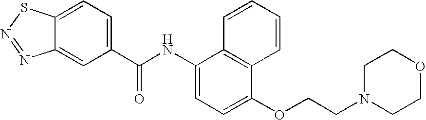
C1(C(NC2=CC=C(OCCN3CCOCC3)C3=C2C=CC=C3)=O)=CC=C2C(=C1)N=NS2
